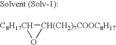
[C8H17CH]1[CH(CH2)7COOC8H17]O1
